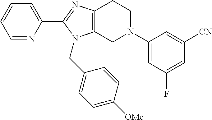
C1=NC(C2=NC3=C(N2CC2=CC=C([OMe])C=C2)CN(C2=CC(F)=CC([CN])=C2)CC3)=CC=C1
